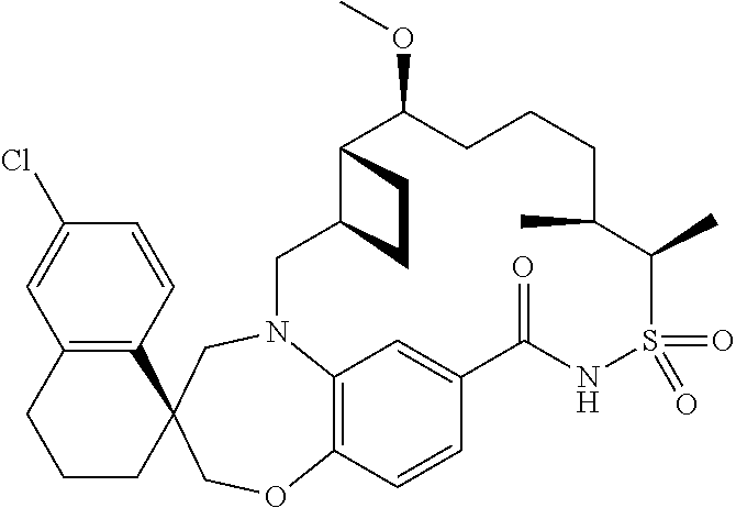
C12=C(C=CC(Cl)=C1)C1(CCC2)CN2C3=C(C=CC(=C3)C(=O)NS(=O)(=O)C(C)C(C)CCCC(OC)C3C(C2)CC3)OC1
